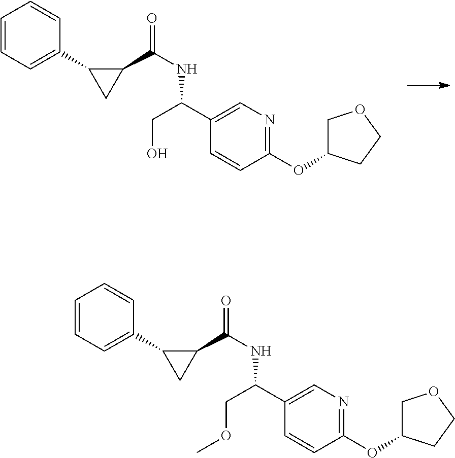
C1(OC2COCC2)=NC=C(C(CO)NC(C2C(C3=CC=CC=C3)C2)=O)C=C1.C1(OC2COCC2)=NC=C(C(COC)NC(C2C(C3=CC=CC=C3)C2)=O)C=C1
